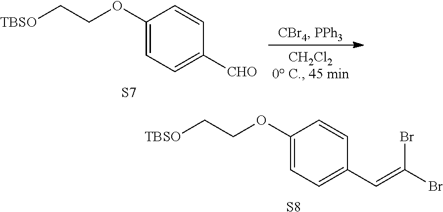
C1(OCC[TBSO])=CC=C(C=C(Br)Br)C=C1.[S8].C1(OCC[TBSO])=CC=C([CHO])C=C1.[S7]
